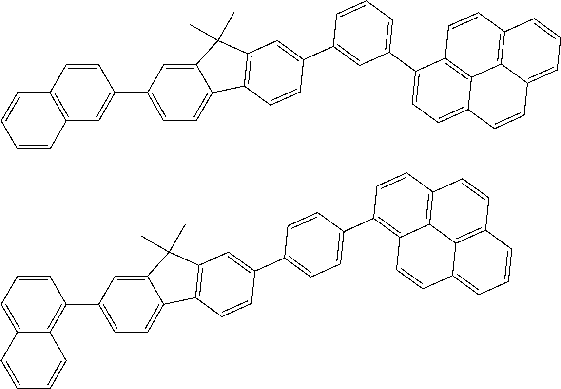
C12=C(C=C(C3=CC=C4C(=C3)C(C)(C)C3=C4C=CC(C4=CC(C5=CC=C6C7=C5C=CC5=C7C(=CC=C5)C=C6)=CC=C4)=C3)C=C1)C=CC=C2.C1=C2C(=C(C3=CC=C4C(=C3)C(C)(C)C3=C4C=CC(C4=CC=C(C5=C6C7=C(C=C5)C=CC5=C7C(=CC=C5)C=C6)C=C4)=C3)C=C1)C=CC=C2
